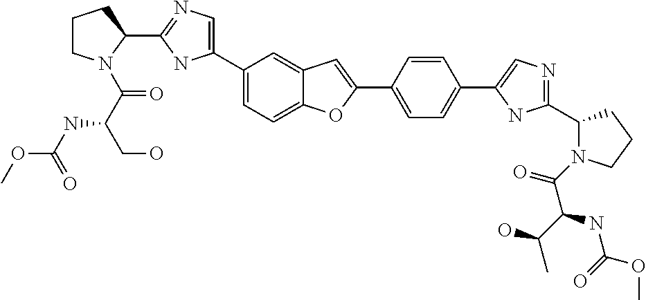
C1(C2=CN=C(C3CCCN3C(=O)C(NC(OC)=O)CO)N2)=CC=C2C(=C1)C=C(C1=CC=C(C3=CN=C(C4N(C(=O)C(NC(=O)OC)C(O)C)CCC4)N3)C=C1)O2
